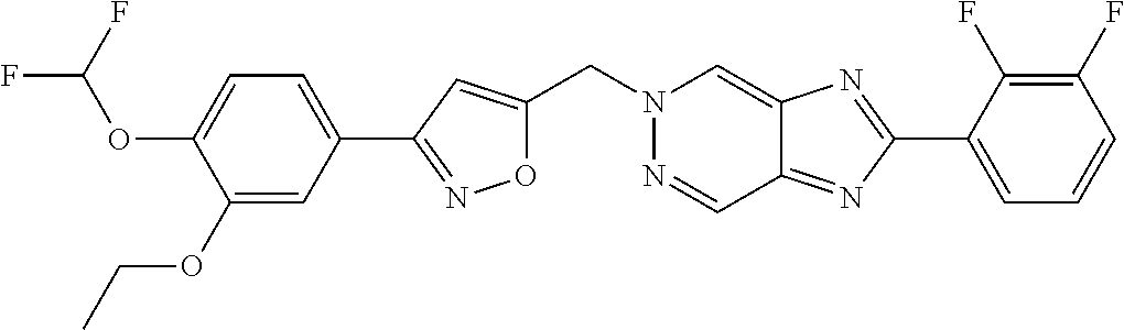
O1C(CN2N=CC3=NC(C4=CC=CC(F)=C4F)=NC3=C2)=CC(C2=CC=C(OC(F)F)C(OCC)=C2)=N1
